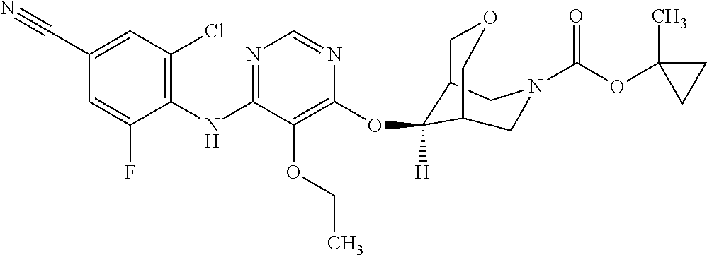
C1(NC2=NC=NC(OC3([H])C4COCC3CN(C(OC3(C)CC3)=O)C4)=C2OCC)=C(Cl)C=C(C#N)C=C1F
